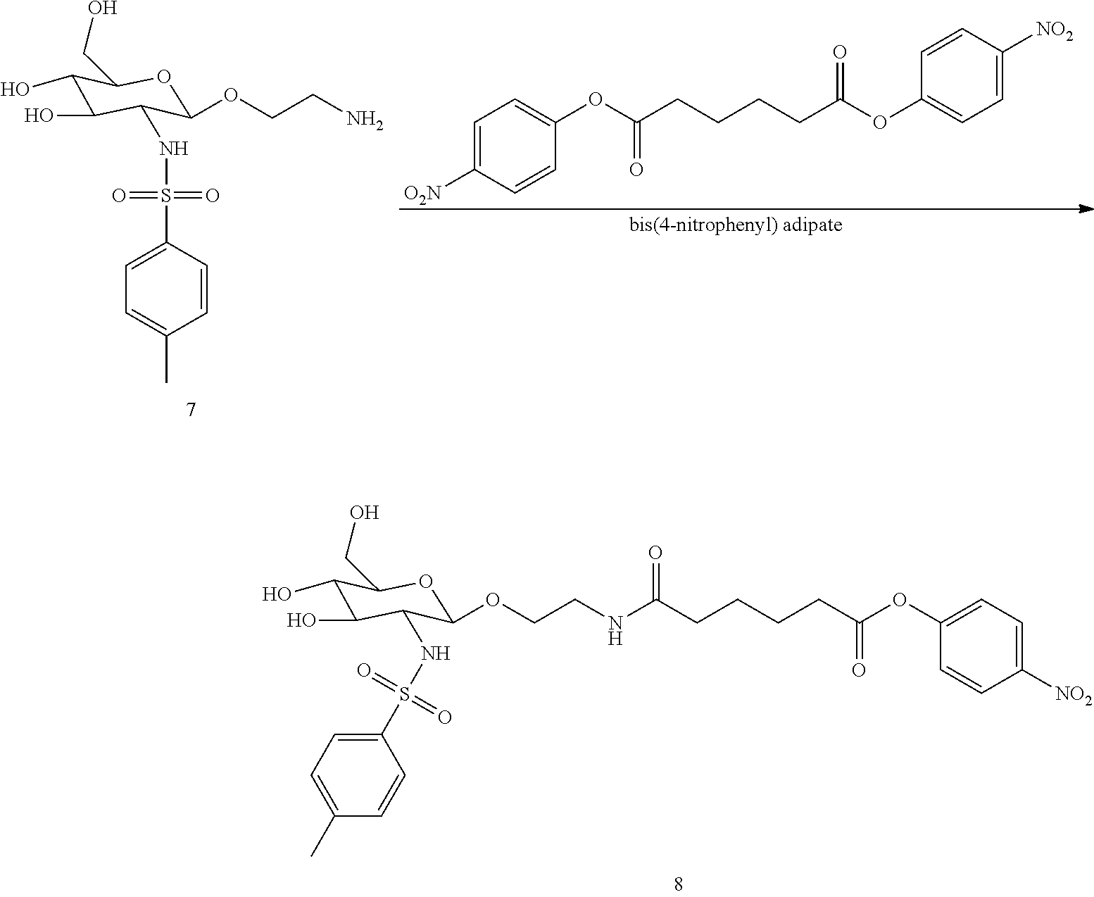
N(C1C(O)C(O)C(CO)OC1OCCN)S(C1=CC=C(C)C=C1)(=O)=O.C1(OC(CCCCC(OC2=CC=C([O2N])C=C2)=O)=O)=CC=C([NO2])C=C1.C(COC1C(NS(C2=CC=C(C)C=C2)(=O)=O)C(O)C(O)C(CO)O1)NC(CCCCC(OC1=CC=C([NO2])C=C1)=O)=O
